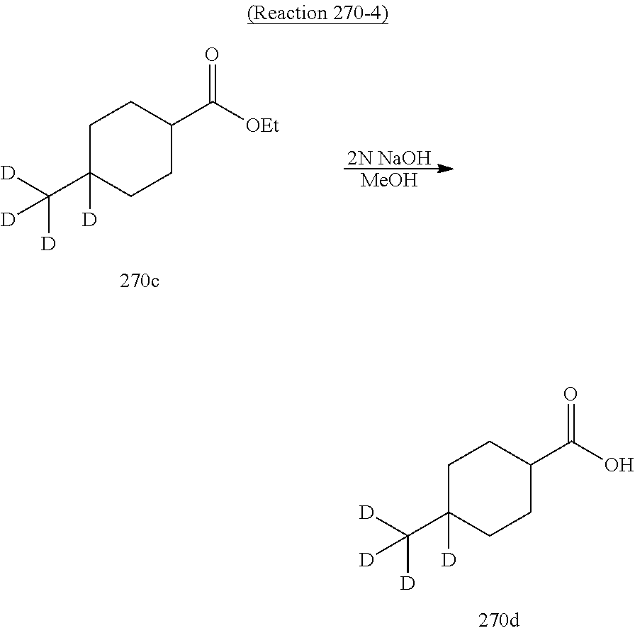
C1C(C([D])([D])[D])([D])CCC(C(O)=O)C1.C1C(C([D])([D])[D])([D])CCC(C([OEt])=O)C1.[MeOH].[2N NaOH]
